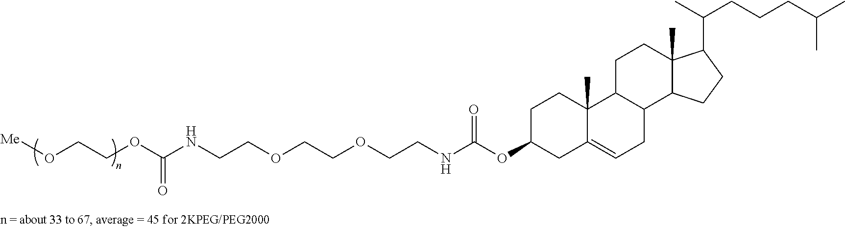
C1C(OC(NCCOCCOCCNC(OCCO[Me])=O)=O)CC2=CCC3C(C2(C)C1)CCC1(C)C3CCC1C(C)CCCC(C)C
